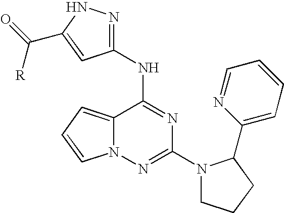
C12=CC=CN1N=C(N1CCCC1C1=CC=CC=N1)N=C2NC1=NNC(C(=O)[R])=C1
